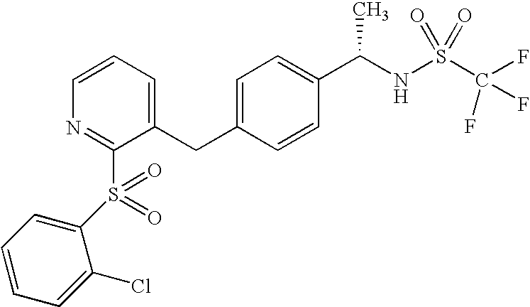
C1=C(CC2=CC=CN=C2S(=O)(=O)C2=CC=CC=C2Cl)C=CC(C(NS(C(F)(F)F)(=O)=O)C)=C1
